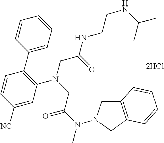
N(C(CN(CC(=O)NCCNC(C)C)C1=C(C2=CC=CC=C2)C=CC([NC])=C1)=O)(C)N1CC2=C(C1)C=CC=C2
